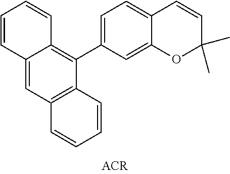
C12=CC3=C(C(C4=CC=C5C(=C4)OC(C)(C)C=C5)=C1C=CC=C2)C=CC=C3
